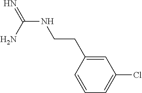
N(C(N)=N)CCC1=CC(Cl)=CC=C1
